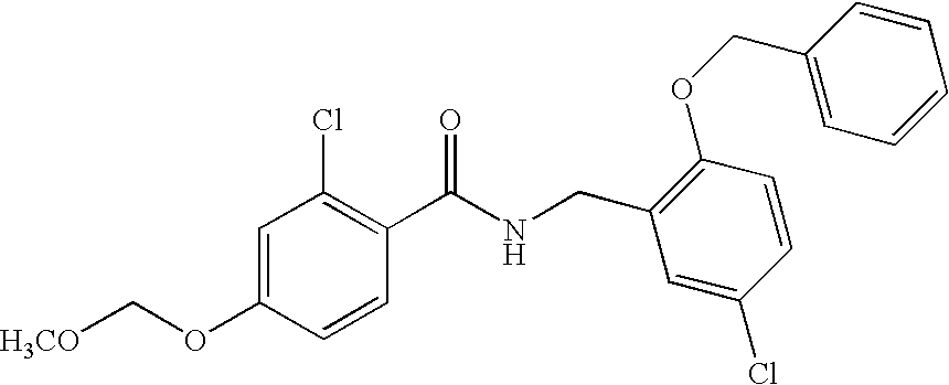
C1=C(OC[H3CO])C=CC(C(NCC2=C(OCC3=CC=CC=C3)C=CC(Cl)=C2)=O)=C1Cl
